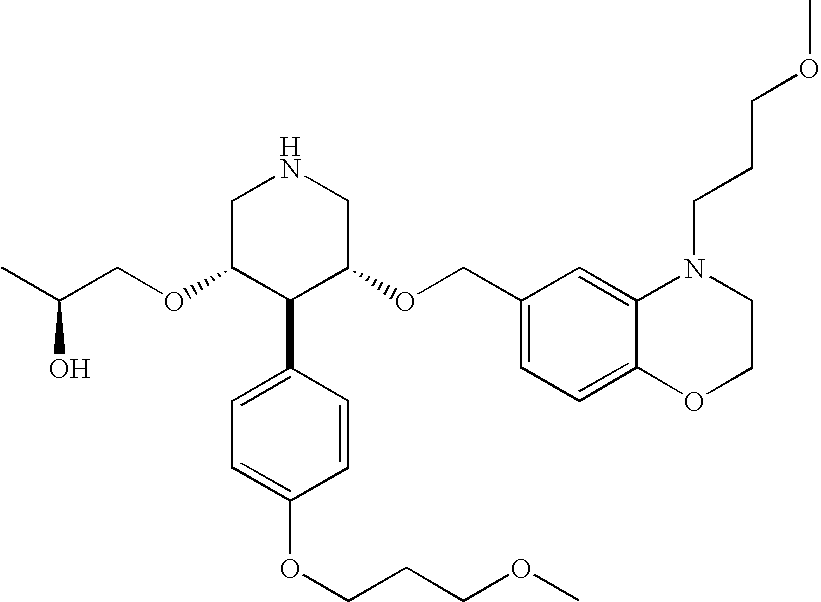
C(OC1C(C2=CC=C(OCCCOC)C=C2)C(OCC2=CC=C3C(=C2)N(CCCOC)CCO3)CNC1)C(O)C
